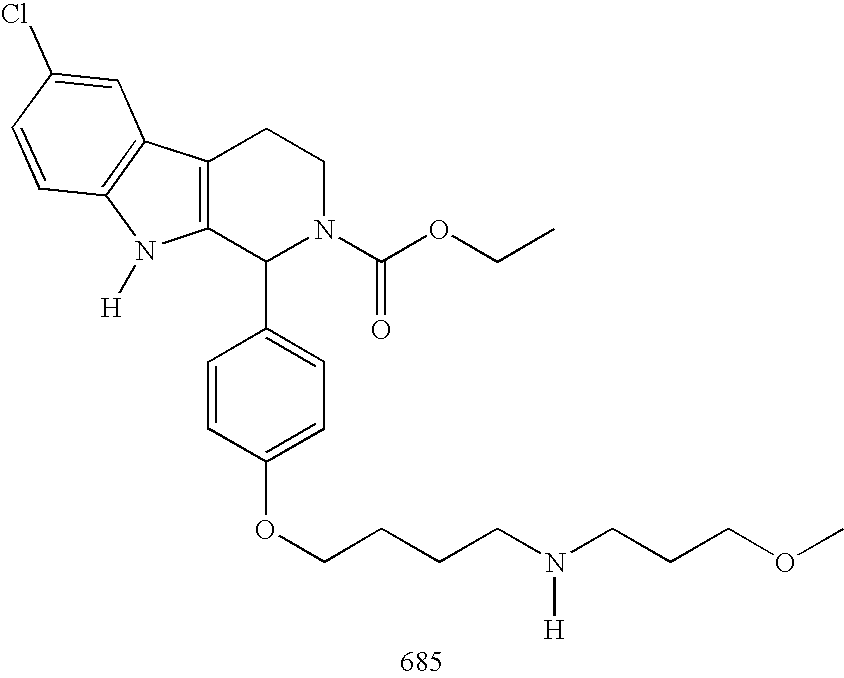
C12=C(C(C3=CC=C(OCCCCN(CCCOC)[H])C=C3)N(C(OCC)=O)CC1)N([H])C1=C2C=C(Cl)C=C1
